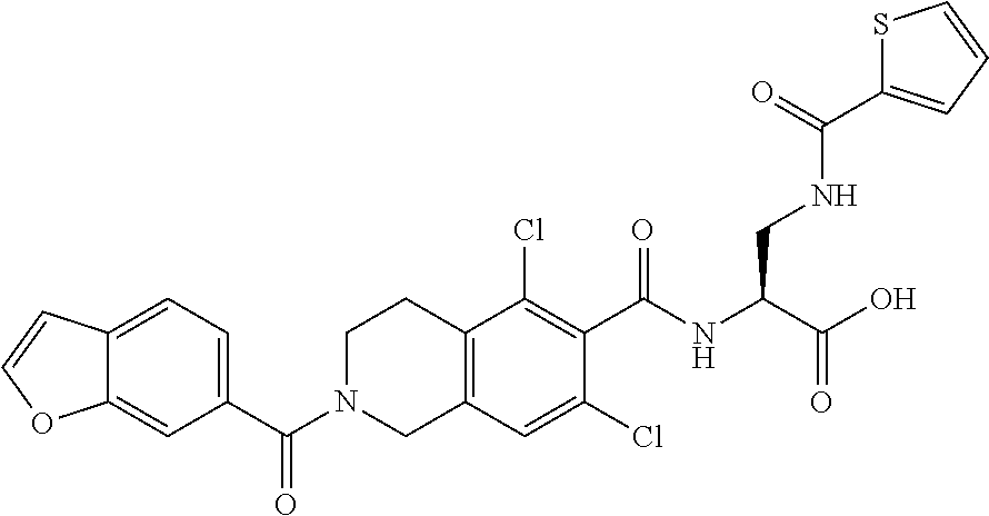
C1(C(=O)N2CC3=C(CC2)C(Cl)=C(C(=O)NC(CNC(C2=CC=CS2)=O)C(O)=O)C(Cl)=C3)=CC=C2C(=C1)OC=C2
